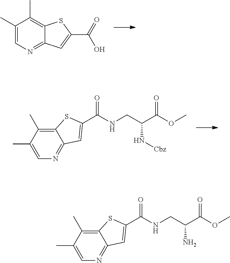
C12=C(C)C(C)=CN=C1C=C(C(=O)NCC(C(OC)=O)N[Cbz])S2.C1(C)=CN=C2C(=C1C)SC(C(=O)O)=C2.C12=C(C)C(C)=CN=C1C=C(C(=O)NCC(C(OC)=O)N)S2
